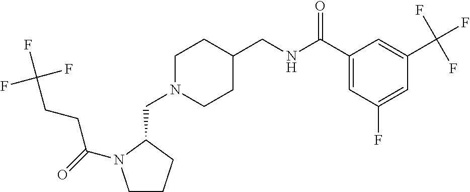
C(N1CCC(CNC(C2=CC(F)=CC(C(F)(F)F)=C2)=O)CC1)C1N(C(=O)CCC(F)(F)F)CCC1
